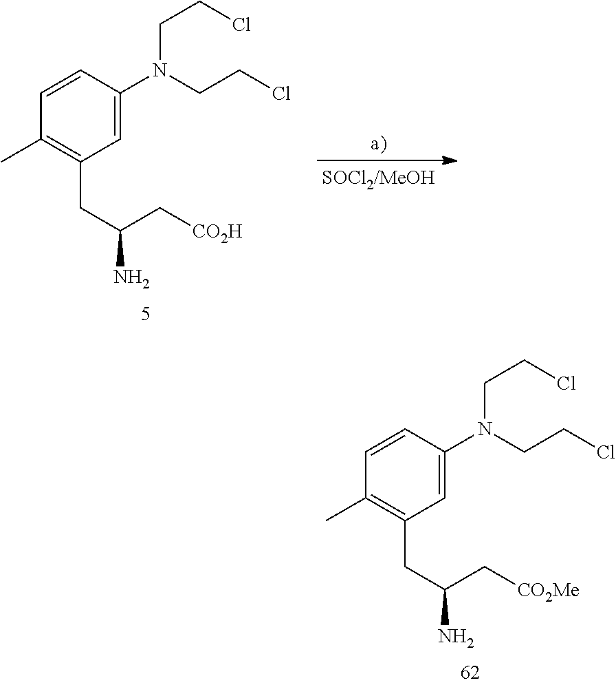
C1=CC(C)=C(CC(C[CO2Me])N)C=C1N(CCCl)CCCl.C1=CC(C)=C(CC(C[CO2H])N)C=C1N(CCCl)CCCl
